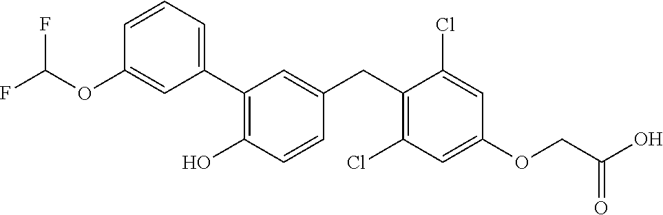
C1=CC=C(C2=C(O)C=CC(CC3=C(Cl)C=C(OCC(O)=O)C=C3Cl)=C2)C=C1OC(F)F
